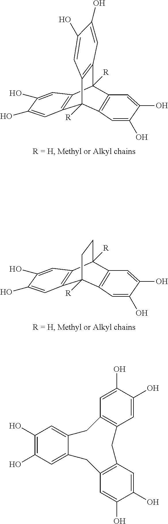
C12([R])C3=C(C([R])(C4=C1C=C(O)C(O)=C4)C1=C2C=C(O)C(O)=C1)C=C(O)C(O)=C3.C12([R])C3=C(C([R])(CC1)C1=C2C=C(O)C(O)=C1)C=C(O)C(O)=C3.C1=C(O)C(O)=CC2=C1CC1=CC(O)=C(O)C=C1CC1=C(C2)C=C(O)C(O)=C1
